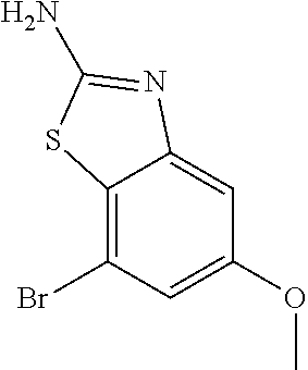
C12=C(Br)C=C(OC)C=C1N=C(N)S2
